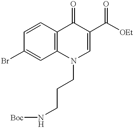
C1=CC2=C(C=C1Br)N(CCCN[Boc])C=C(C([OEt])=O)C2=O
